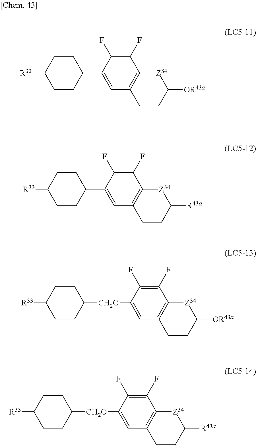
C1CC(C2=CC3=C(C(F)=C2F)[Z34]C([OR43a])CC3)CCC1[R33].C1CC(C2=CC3=C(C(F)=C2F)[Z34]C([R43a])CC3)CCC1[R33].C1CC([CH2O]C2=CC3=C(C(F)=C2F)[Z34]C([OR43a])CC3)CCC1[R33].C1CC([CH2O]C2=CC3=C(C(F)=C2F)[Z34]C([R43a])CC3)CCC1[R33]
